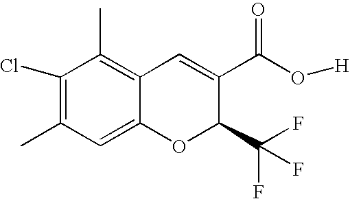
C1(Cl)=C(C)C=C2C(=C1C)C=C(C(O[H])=O)C(C(F)(F)F)O2
